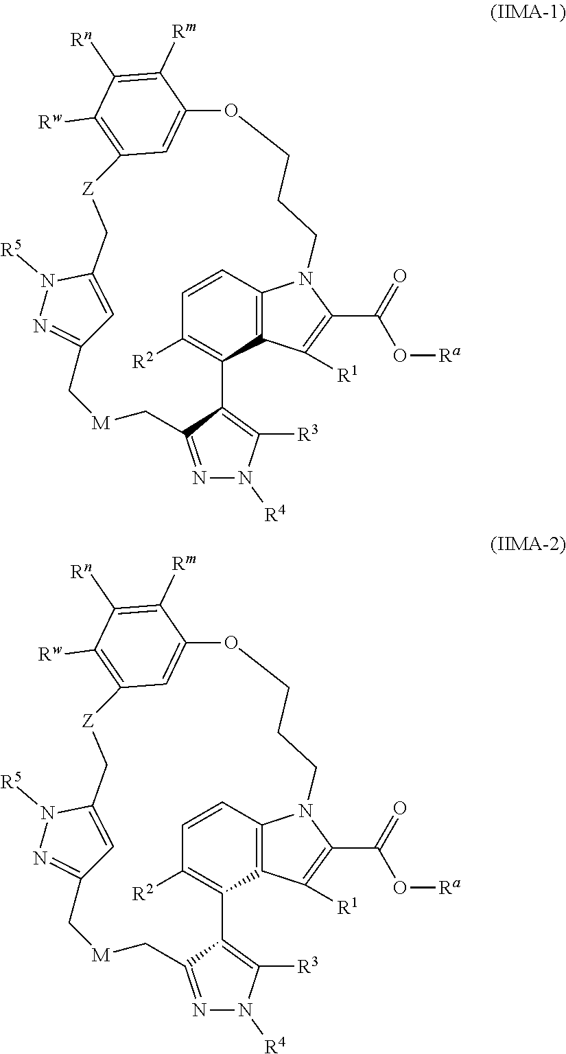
C1=CC2=C3C(=C1[R2])C1=C([R3])N([R4])N=C1C[M]CC1=NN([R5])C(=C1)C[Z]C1=C([Rw])C([Rn])=C([Rm])C(=C1)OCCCN2C(C(=O)O[Ra])=C3[R1].C1=CC2=C3C(=C1[R2])C1=C([R3])N([R4])N=C1C[M]CC1=NN([R5])C(=C1)C[Z]C1=C([Rw])C([Rn])=C([Rm])C(=C1)OCCCN2C(C(=O)O[Ra])=C3[R1]
